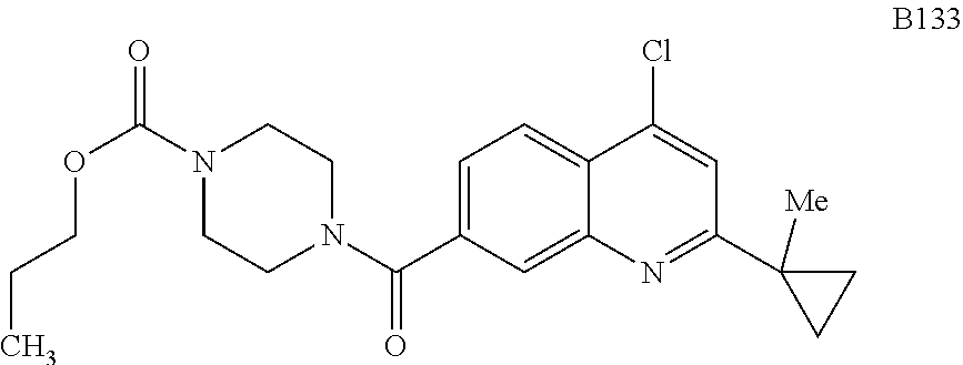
C1=C(C(N2CCN(C(=O)OCCC)CC2)=O)C=C2C(=C1)C(Cl)=CC(C1([Me])CC1)=N2
